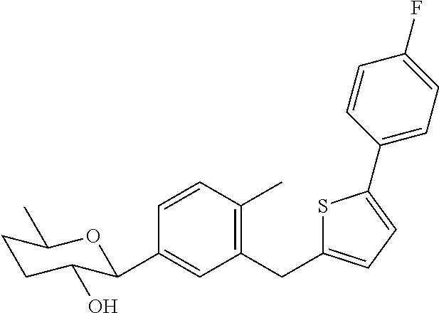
C1=CC(C)=C(CC2=CC=C(C3=CC=C(F)C=C3)S2)C=C1C1C(O)CCC(C)O1
